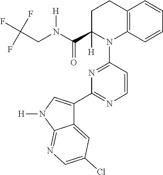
C1C(C(N(CC(F)(F)F)[H])=O)([H])N(C2=NC(C3=CN([H])C4=NC=C(Cl)C=C34)=NC=C2)C2=C(C1)C=CC=C2
